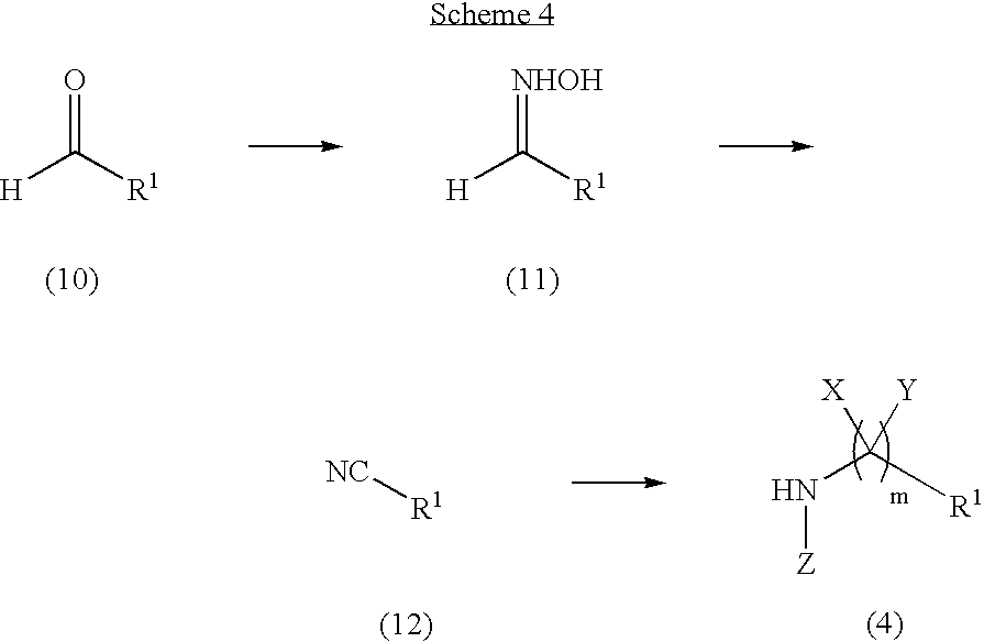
[H]C([R1])=O.[H]C([R1])=[NHOH].N([Z])C([R1])([X])[Y].[NC][R1]
